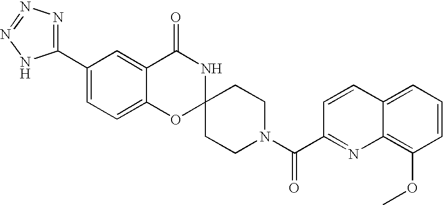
C1(C2=NN=NN2)=CC=C2C(=C1)C(=O)NC1(O2)CCN(C(=O)C2=NC3=C(OC)C=CC=C3C=C2)CC1
